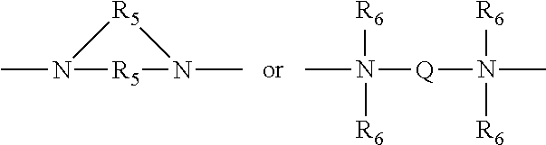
CN([Q]N(C)([R6])[R6])([R6])[R6].CN1[R5]N(C)[R5]1
